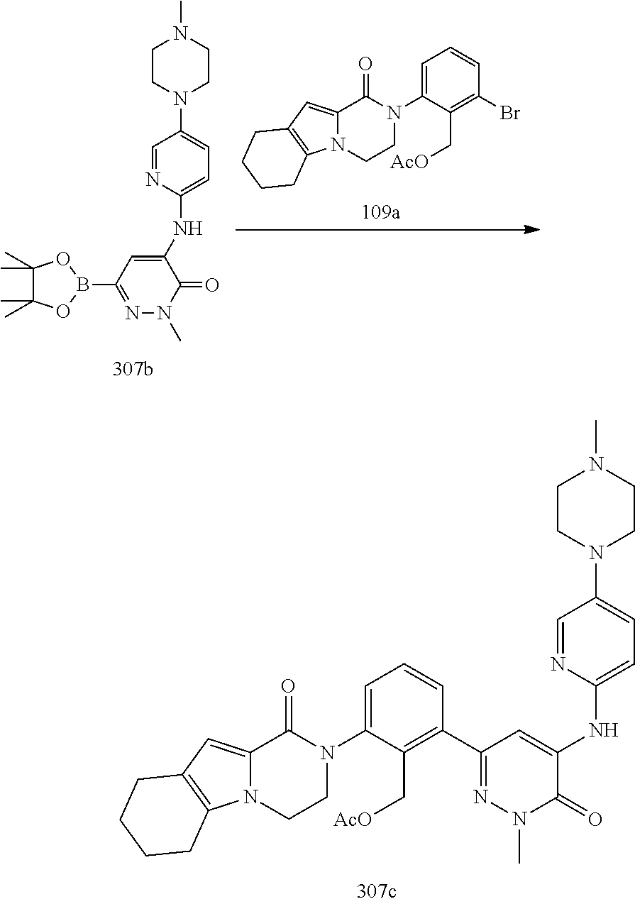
C12=CC3=C(N1CCN(C1=CC=CC(C4=NN(C)C(=O)C(NC5=CC=C(N6CCN(C)CC6)C=N5)=C4)=C1C[AcO])C2=O)CCCC3.C12=CC3=C(N1CCN(C1=CC=CC(Br)=C1C[AcO])C2=O)CCCC3.C1(C)(C)C(C)(C)OB(C2=NN(C)C(=O)C(NC3=CC=C(N4CCN(C)CC4)C=N3)=C2)O1
